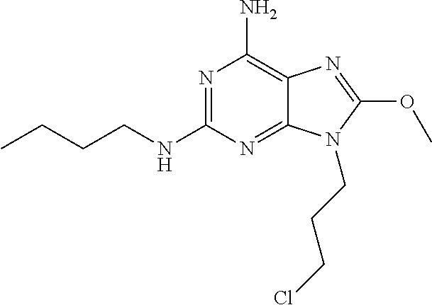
N1=C(NCCCC)N=C2C(=C1N)N=C(OC)N2CCCCl
